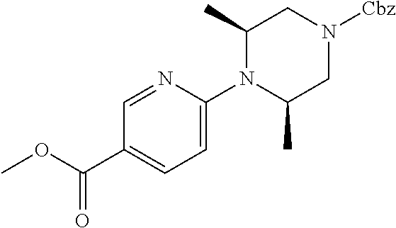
C1N([Cbz])CC(C)N(C2=CC=C(C(OC)=O)C=N2)C1C
